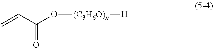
C=CC(O[(C3H6O)n][H])=O
